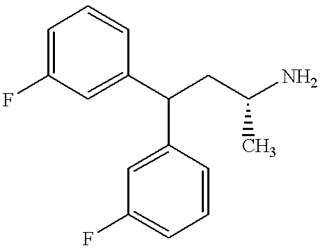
C1=C(F)C=C(C(CC(N)C)C2=CC(F)=CC=C2)C=C1
